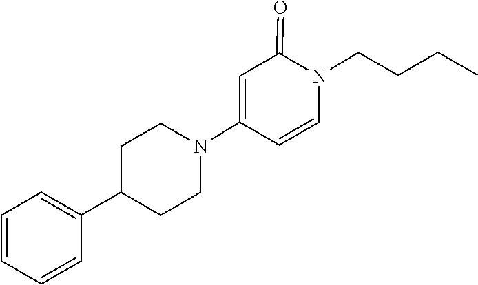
C1=C(C2CCN(C3=CC(=O)N(CCCC)C=C3)CC2)C=CC=C1
